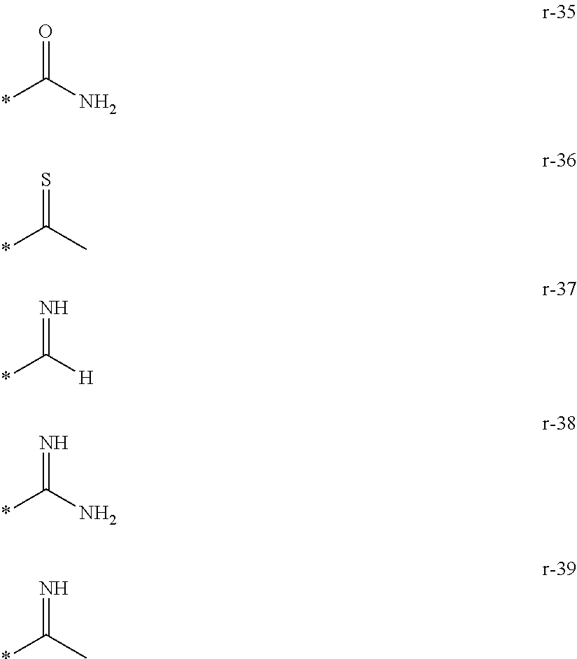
*C(N)=O.*C(C)=S.*C([H])=N.*C(N)=N.*C(C)=N
